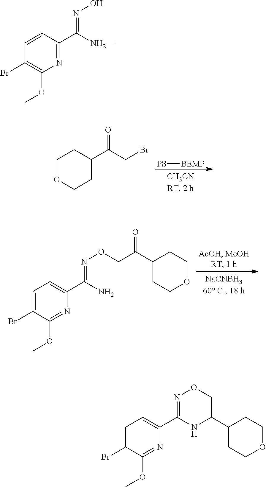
C1OCCC(C(CBr)=O)C1.[PS][BEMP].N1=C(OC)C(Br)=CC=C1C(N)=NOCC(C1CCOCC1)=O.N1=C(C(N)=NO)C=CC(Br)=C1OC.N1=C(OC)C(Br)=CC=C1C1=NOCC(C2CCOCC2)N1
